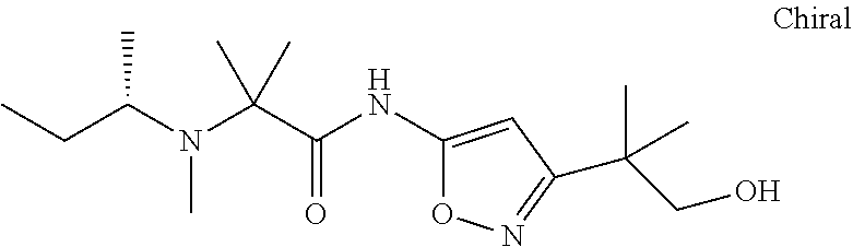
CCC(N(C(C(NC1=CC(C(CO)(C)C)=NO1)=O)(C)C)C)C
